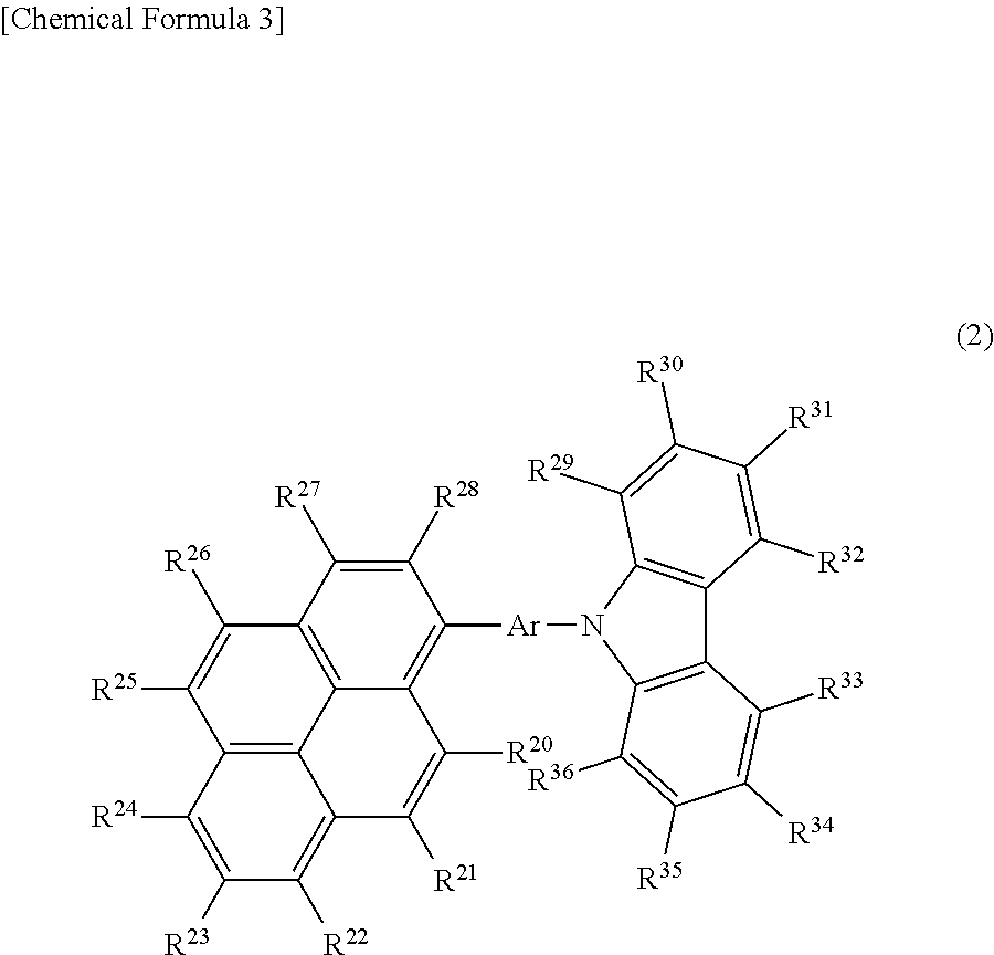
C12=C3C4=C(C([R25])=C1[R26])C([R24])=C([R23])C([R22])=C4C([R21])=C([R20])C3=C([Ar]N1C3=C(C4=C1C([R29])=C([R30])C([R31])=C4[R32])C([R33])=C([R34])C([R35])=C3[R36])C([R28])=C2[R27]
